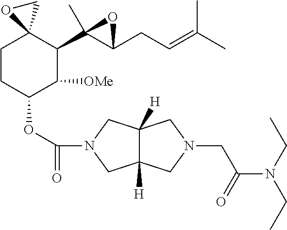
C1CC(OC(=O)N2CC3([H])C([H])(C2)CN(CC(N(CC)CC)=O)C3)C([OMe])C(C2(C)C(CC=C(C)C)O2)C12CO2
